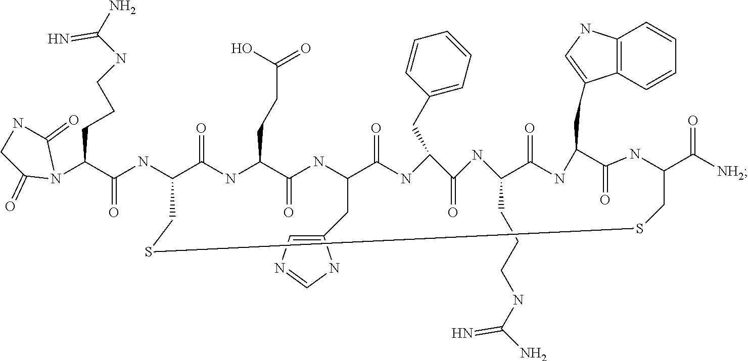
C1(C([NH2])=O)NC(=O)C(CC2=CNC3=C2C=CC=C3)NC(=O)C(CCCNC(N)=N)NC(=O)C(CC2=CC=CC=C2)NC(=O)C(CC2=CN=CN2)NC(=O)C(CCC(O)=O)NC(=O)C(NC(C(N2C(=O)NCC2=O)CCCNC(N)=N)=O)CSSC1
